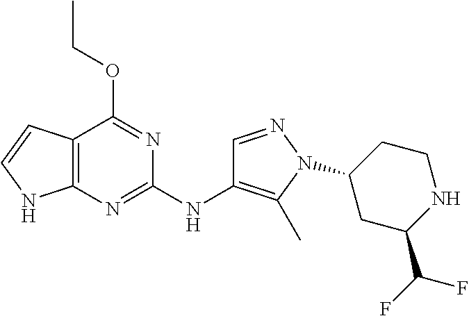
C12=C(N=C(NC3=C(C)N(C4CC(C(F)F)NCC4)N=C3)N=C1OCC)NC=C2
